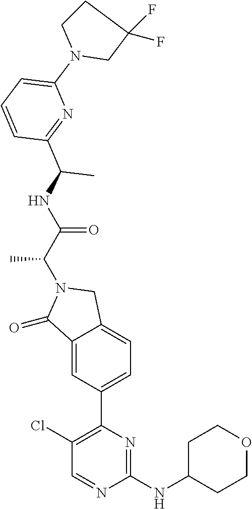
C1(=O)C2=CC(C3=C(Cl)C=NC(NC4CCOCC4)=N3)=CC=C2CN1C(C(NC(C)C1=NC(N2CC(F)(F)CC2)=CC=C1)=O)C
